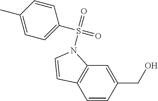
C1=CC(CO)=CC2=C1C=CN2S(C1=CC=C(C)C=C1)(=O)=O
